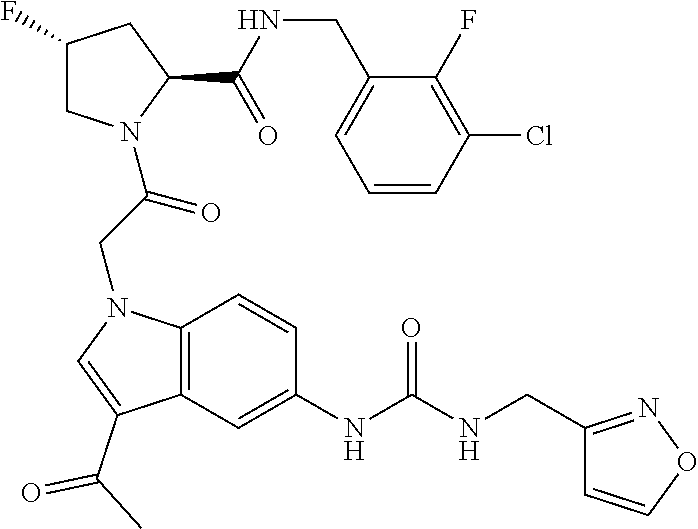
C1=CC(Cl)=C(F)C(CNC(C2CC(F)CN2C(CN2C3=C(C(C(C)=O)=C2)C=C(NC(NCC2=NOC=C2)=O)C=C3)=O)=O)=C1
